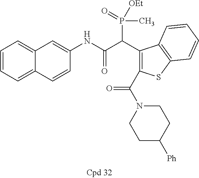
C1=CC=C2C(=C1)C=C(NC(C(C1=C(C(N3CCC([Ph])CC3)=O)SC3=C1C=CC=C3)P(C)(=O)[OEt])=O)C=C2
